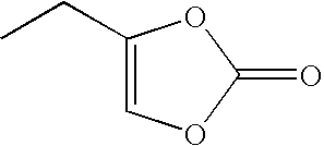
C1(CC)=COC(=O)O1
